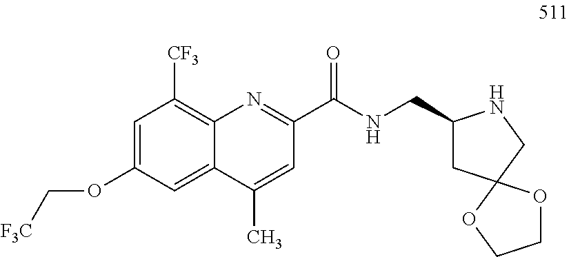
C1=C(OC[F3C])C=C2C(=C1[CF3])N=C(C(=O)NCC1CC3(CN1)OCCO3)C=C2C
